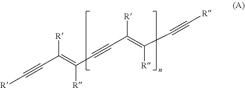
[R]C#CC(=C(C#CC(=C(C#C[R])[R])[R])[R])[R]
